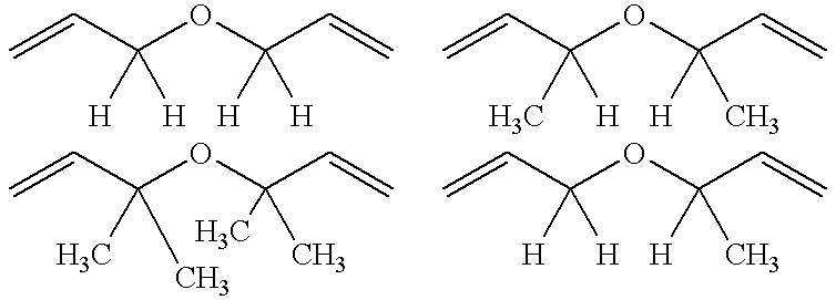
C=CC(OC(C=C)([H])[H])([H])[H].C=CC(OC(C=C)([H])C)(C)[H].C=CC(OC(C=C)([H])[H])(C)[H].C=CC(OC(C=C)(C)C)(C)C
